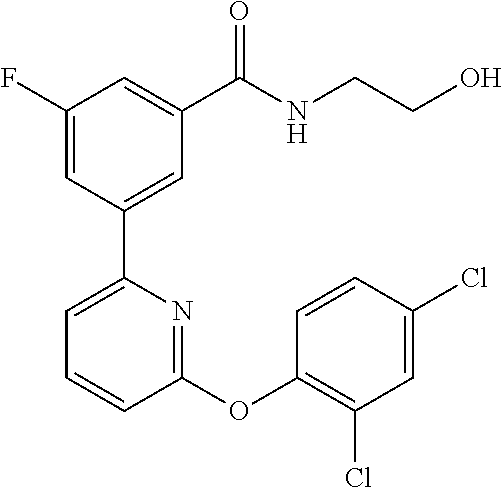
C1(F)=CC(C2=CC=CC(OC3=C(Cl)C=C(Cl)C=C3)=N2)=CC(C(NCCO)=O)=C1
